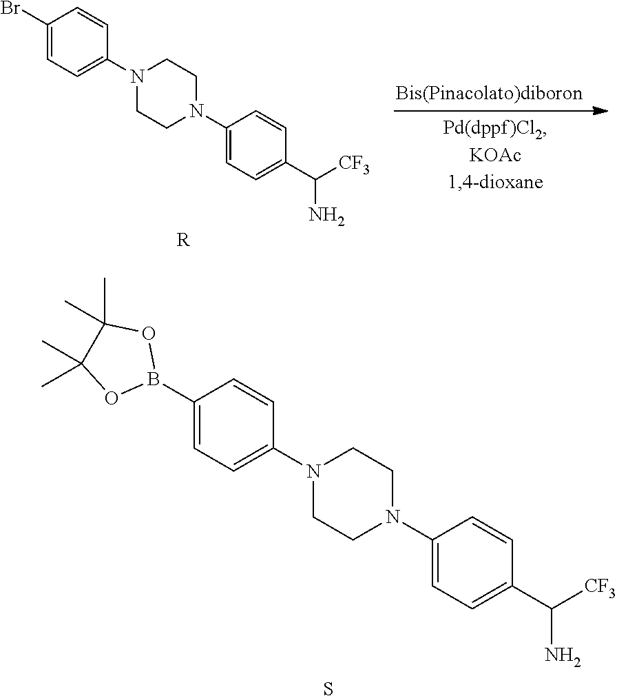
C1(B2OC(C)(C)C(C)(C)O2)=CC=C(N2CCN(C3=CC=C(C([CF3])N)C=C3)CC2)C=C1.S.C1(Br)=CC=C(N2CCN(C3=CC=C(C([CF3])N)C=C3)CC2)C=C1.[R]
